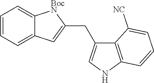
C12=C(NC=C1CC1=CC3=CC=CC=C3[BocN]1)C=CC=C2[NC]
